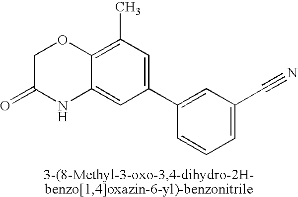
C1C(=O)NC2=CC(C3=CC(C#N)=CC=C3)=CC(C)=C2O1
